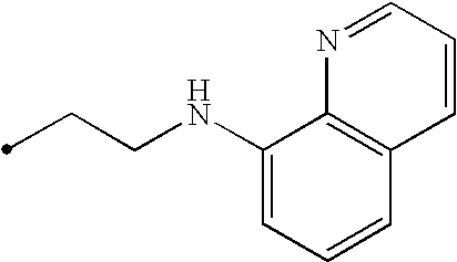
C1(NCCC)=CC=CC2=C1N=CC=C2
